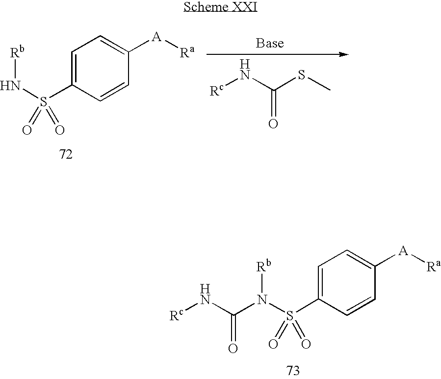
C1=C(S(N[Rb])(=O)=O)C=CC([A][Ra])=C1.[Base].[Rc]NC(SC)=O.C1=C(S(N([Rb])C(N[Rc])=O)(=O)=O)C=CC([A][Ra])=C1
